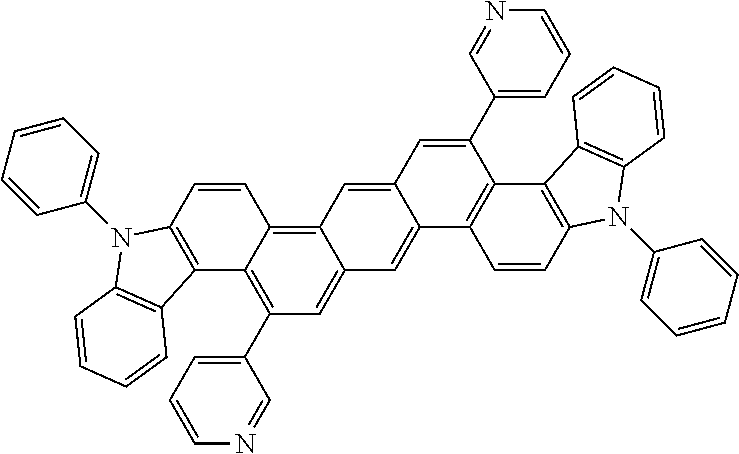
C1=CC2=C3C(=CC(C4=CC=CN=C4)=C2C2=C1N(C1=CC=CC=C1)C1=C2C=CC=C1)C=C1C(=C3)C=C(C2=CC=CN=C2)C2=C1C=CC1=C2C2=C(N1C1=CC=CC=C1)C=CC=C2
